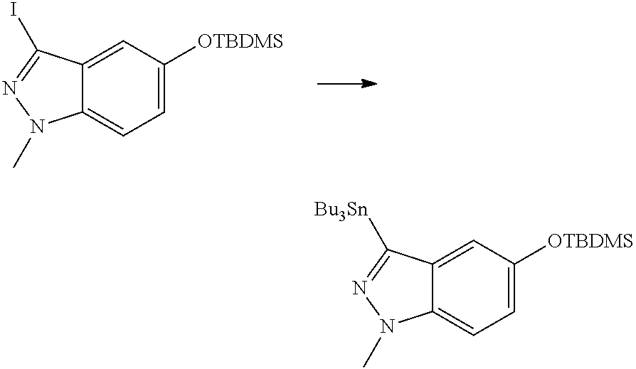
C12=CC([OTBDMS])=CC=C1N(C)N=C2I.C12=CC([OTBDMS])=CC=C1N(C)N=C2[Bu3Sn]
